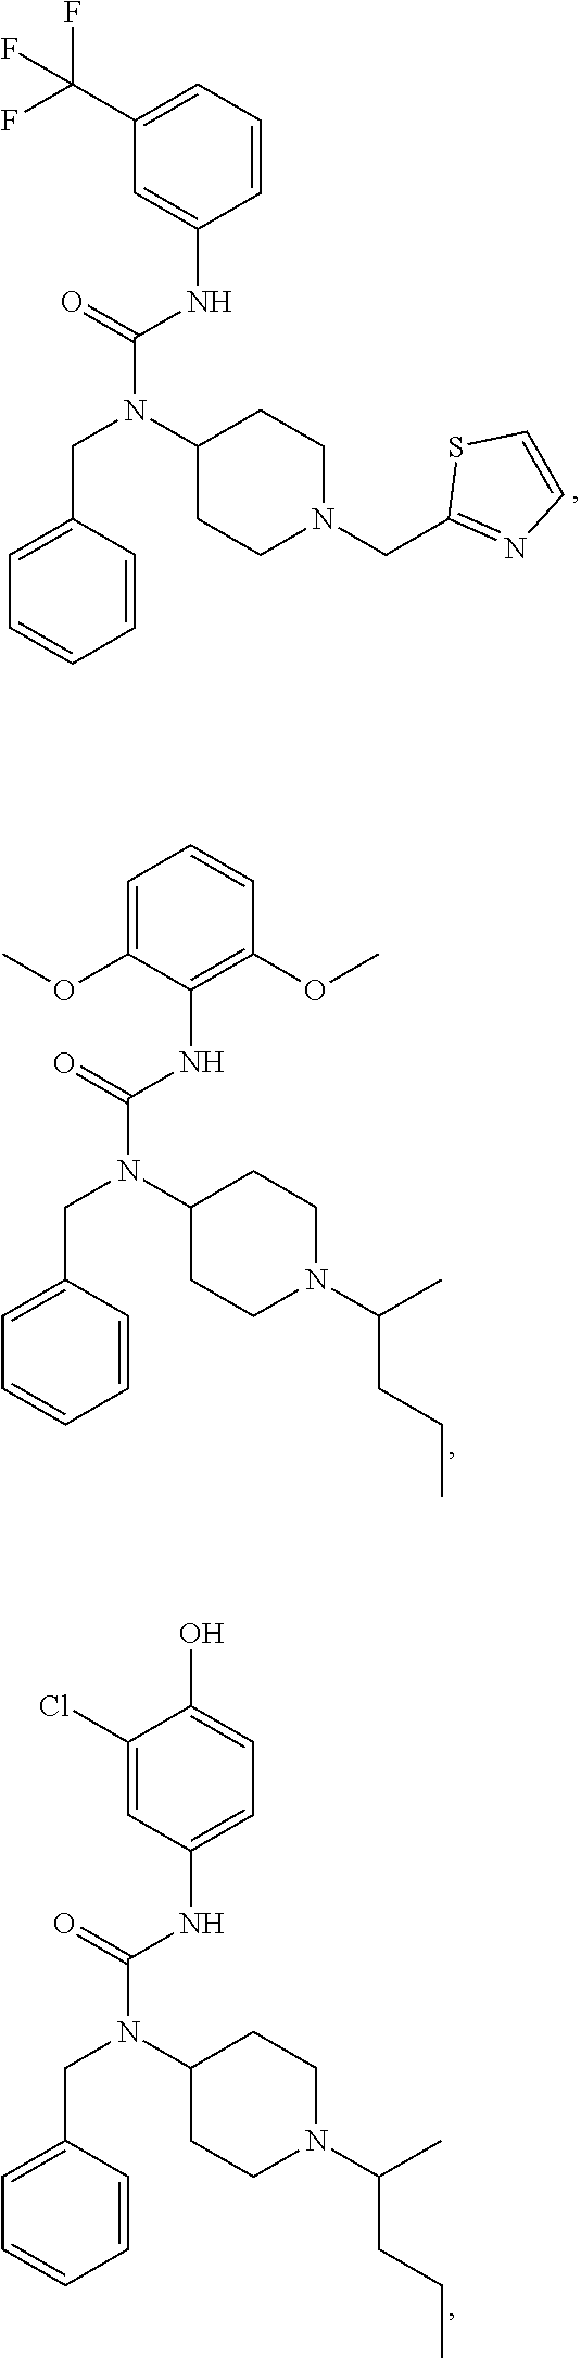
C(N(C(NC1=CC(C(F)(F)F)=CC=C1)=O)C1CCN(CC2=NC=CS2)CC1)C1=CC=CC=C1.C(N(C(NC1=C(OC)C=CC=C1OC)=O)C1CCN(C(CCC)C)CC1)C1=CC=CC=C1.C(N(C(NC1=CC=C(O)C(Cl)=C1)=O)C1CCN(C(CCC)C)CC1)C1=CC=CC=C1
